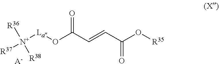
[R38][N+]([R36])([La]OC(C=CC(=O)O[R35])=O)[R37].[A-]
